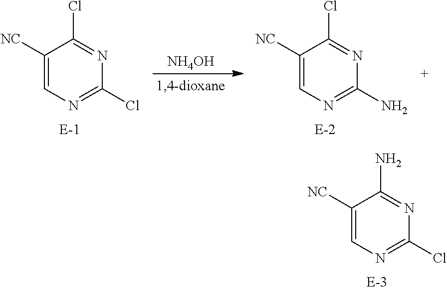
C1([NC])=CN=C(Cl)N=C1N.C1([NC])=CN=C(Cl)N=C1Cl.[NH4OH].C1([NC])=CN=C(N)N=C1Cl
